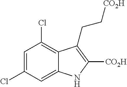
C1=C(Cl)C=C2C(=C1Cl)C(CC[CO2H])=C([CO2H])N2
